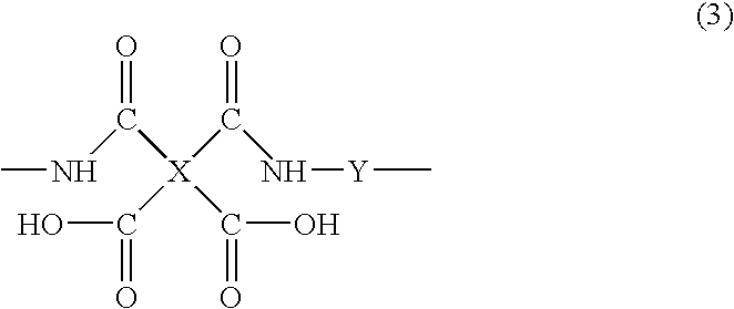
C(NC)([X](C(=O)O)(C(=O)O)C(N[Y]C)=O)=O
